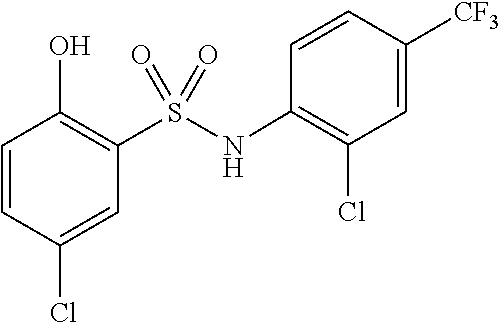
O=S(=O)(C1=C(O)C=CC(Cl)=C1)NC1=C(Cl)C=C([CF3])C=C1
